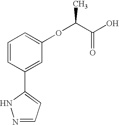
C1=CC(C2=CC=NN2)=CC(OC(C)C(O)=O)=C1
